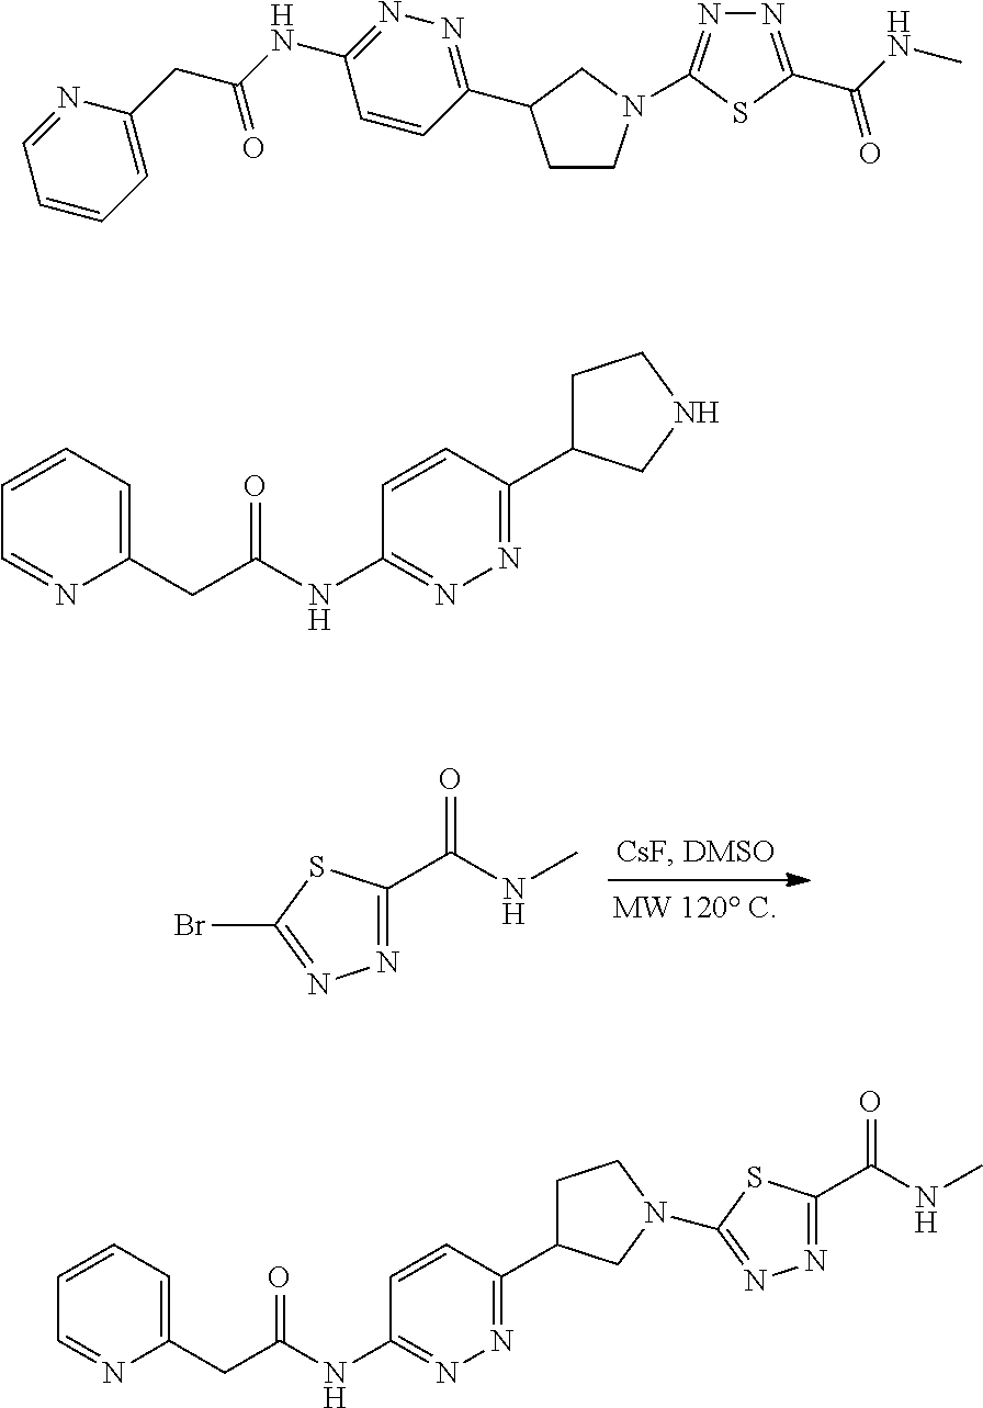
N1=C(C(NC)=O)SC(Br)=N1.C1CN(C2=NN=C(C(NC)=O)S2)CC1C1=NN=C(NC(CC2=CC=CC=N2)=O)C=C1.C(C(NC1=NN=C(C2CCNC2)C=C1)=O)C1=CC=CC=N1.C(C(NC1=NN=C(C2CCN(C3=NN=C(C(NC)=O)S3)C2)C=C1)=O)C1=CC=CC=N1
